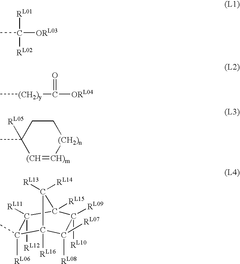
CC([ORL03])([RL01])[RL02].C[(CH2)y]C([ORL04])=O.C1CC(C)([RL05])[(CH]=[CH)m][(CH2)n]1.C1(C)([RL06])C2([RL16])C([RL07])([RL08])C([RL10])([RL09])C([RL15])(C1([RL11])[RL12])C2([RL13])[RL14]
